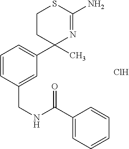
C1=CC(C(=O)NCC2=CC(C3(C)CCSC(N)=N3)=CC=C2)=CC=C1.Cl
